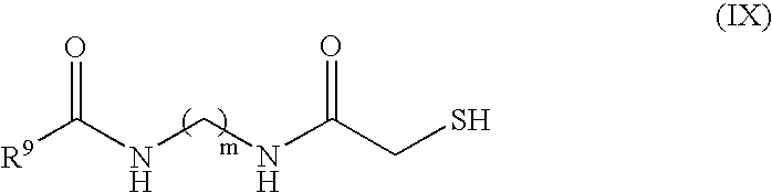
N(C(CS)=O)CNC([R9])=O
